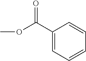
O=C(C1=CC=CC=C1)OC
